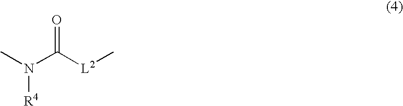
N(C([L2]C)=O)(C)[R4]
